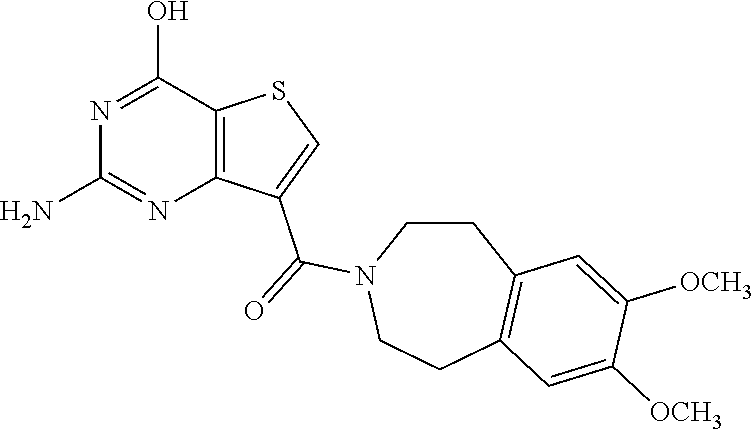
N1=C(O)C2=C(N=C1N)C(C(=O)N1CCC3=C(CC1)C=C([OCH3])C([OCH3])=C3)=CS2
